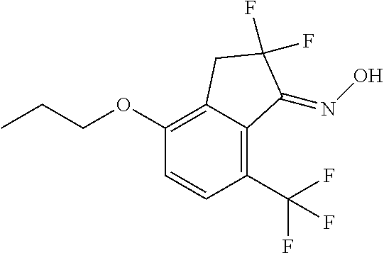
C1(OCCC)=C2C(=C(C(F)(F)F)C=C1)C(=NO)C(F)(F)C2
